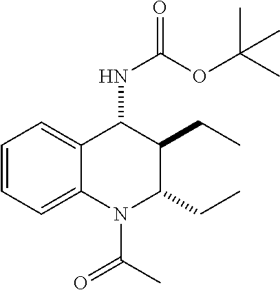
N1(C(C)=O)C(CC)C(CC)C(NC(OC(C)(C)C)=O)C2=CC=CC=C12
